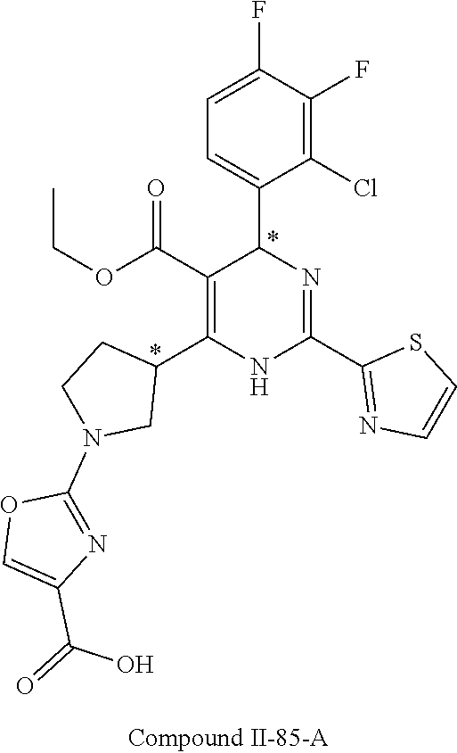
C1(F)=C(Cl)C(C2N=C(C3=NC=CS3)NC(C3CCN(C4=NC(C(=O)O)=CO4)C3)=C2C(OCC)=O)=CC=C1F
